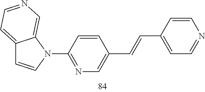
C12=CC=NC=C1N(C1=NC=C(C=CC3=CC=NC=C3)C=C1)C=C2
